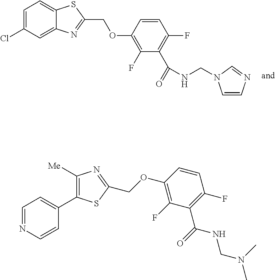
C1=C(Cl)C=C2C(=C1)SC(COC1=C(F)C(C(=O)NCN3C=CN=C3)=C(F)C=C1)=N2.C1=CC(OCC2=NC([Me])=C(C3=CC=NC=C3)S2)=C(F)C(C(=O)NCN(C)C)=C1F
